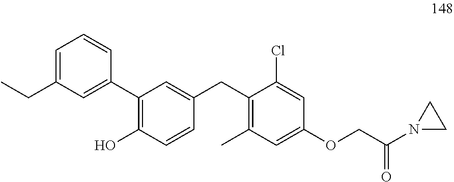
C1(C2=CC(CC)=CC=C2)=C(O)C=CC(CC2=C(C)C=C(OCC(N3CC3)=O)C=C2Cl)=C1
